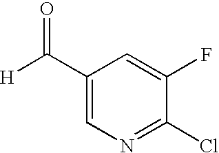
C1(C([H])=O)=CN=C(Cl)C(F)=C1
